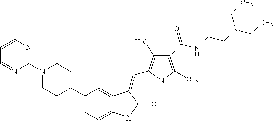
C1(C2CCN(C3=NC=CC=N3)CC2)=CC=C2C(=C1)C(=CC1=C(C)C(C(NCCN(CC)CC)=O)=C(C)N1)C(=O)N2
